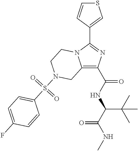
C12=C(C(NC(C(NC)=O)C(C)(C)C)=O)N=C(C3=CSC=C3)N1CCN(S(C1=CC=C(F)C=C1)(=O)=O)C2
